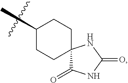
C1CC2(CCC1C)C(=O)NC(=O)N2
